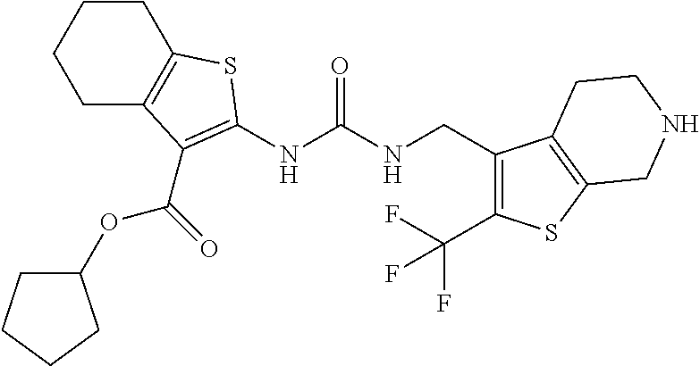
C1CC2=C(CC1)SC(NC(NCC1=C(C(F)(F)F)SC3=C1CCNC3)=O)=C2C(=O)OC1CCCC1
